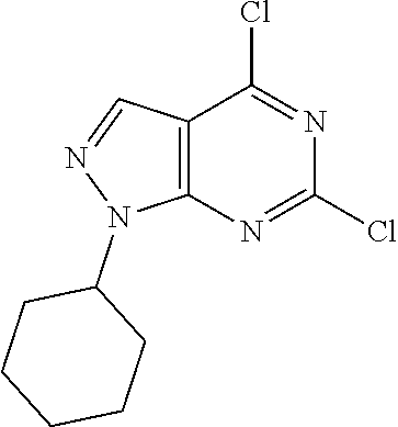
C12=C(N=C(Cl)N=C1Cl)N(C1CCCCC1)N=C2
